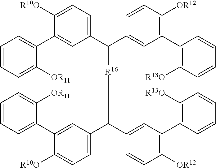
C1(C(C2=CC(C3=C([R13O])C=CC=C3)=C([OR12])C=C2)[R16]C(C2=CC=C([R10O])C(C3=CC=CC=C3[OR11])=C2)C2=CC(C3=C([R13O])C=CC=C3)=C([OR12])C=C2)=CC=C([R10O])C(C2=CC=CC=C2[OR11])=C1
